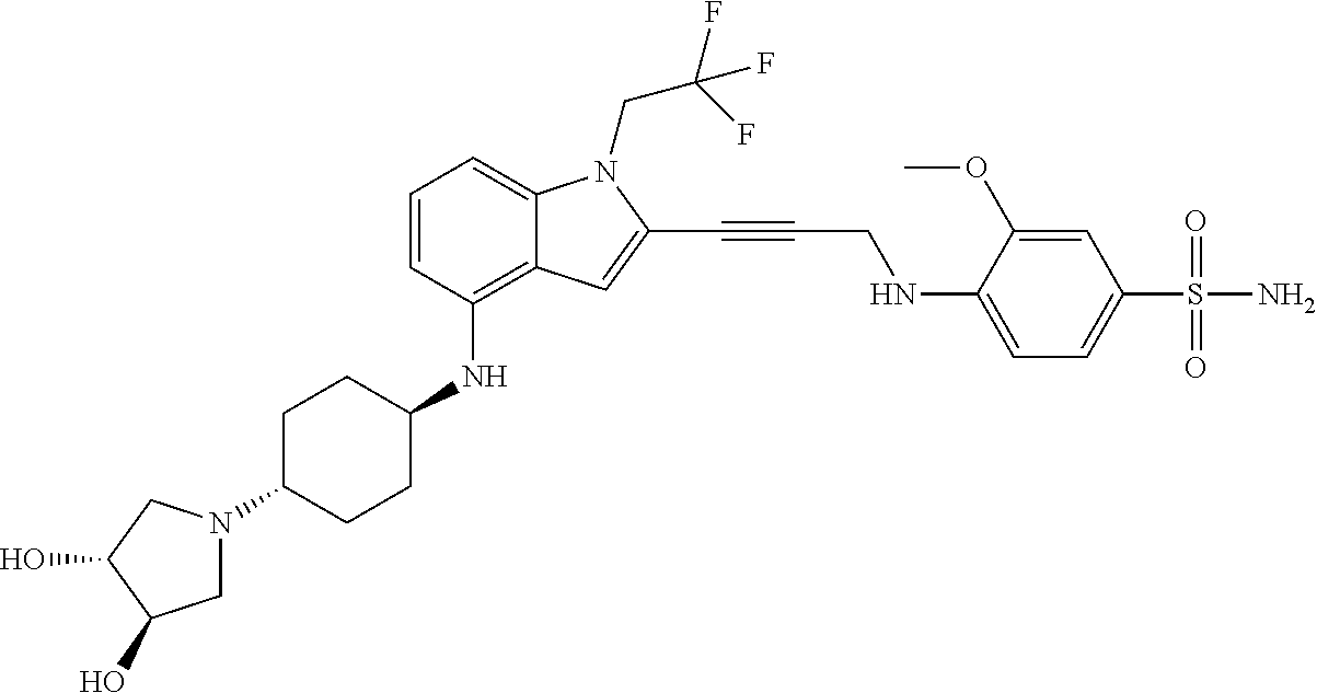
N1(C2CCC(NC3=C4C(=CC=C3)N(CC(F)(F)F)C(C#CCNC3=CC=C(S(N)(=O)=O)C=C3OC)=C4)CC2)CC(O)C(O)C1
